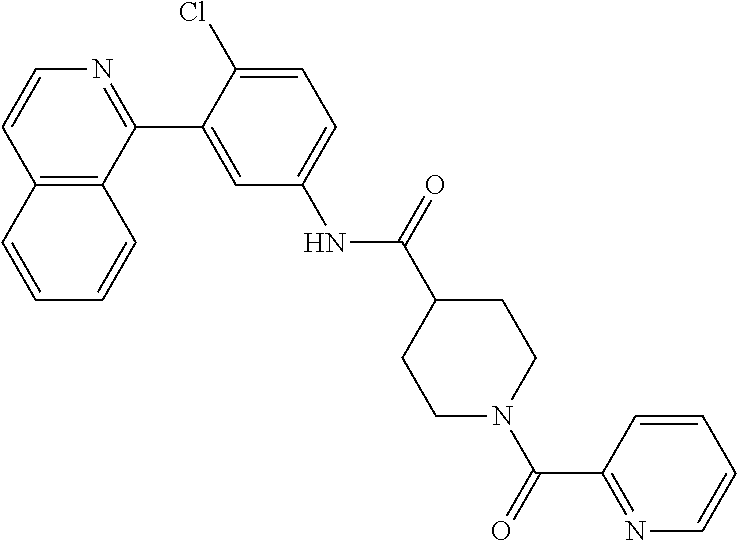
C12=C(C(C3=CC(NC(C4CCN(C(=O)C5=NC=CC=C5)CC4)=O)=CC=C3Cl)=NC=C1)C=CC=C2
